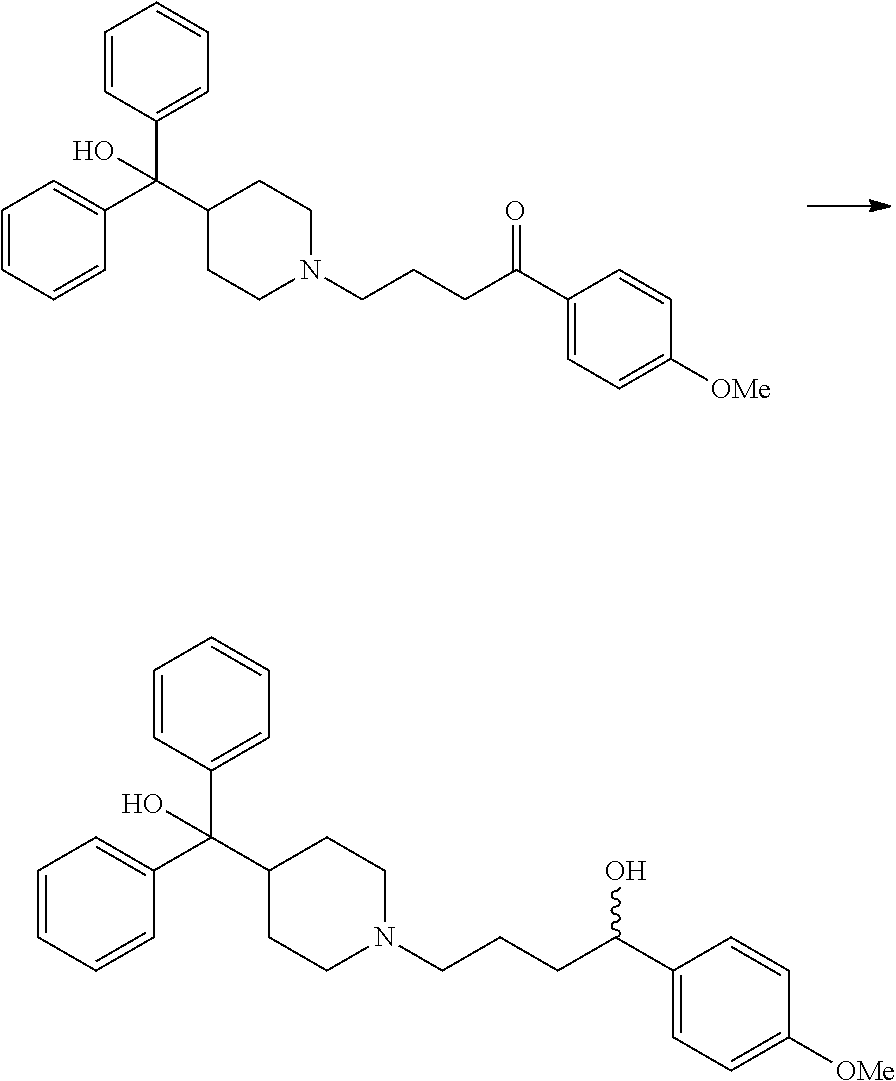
C1=CC(C(C2CCN(CCCC(C3=CC=C([OMe])C=C3)=O)CC2)(C2=CC=CC=C2)O)=CC=C1.C1=CC(C(C2CCN(CCCC(C3=CC=C([OMe])C=C3)O)CC2)(C2=CC=CC=C2)O)=CC=C1
